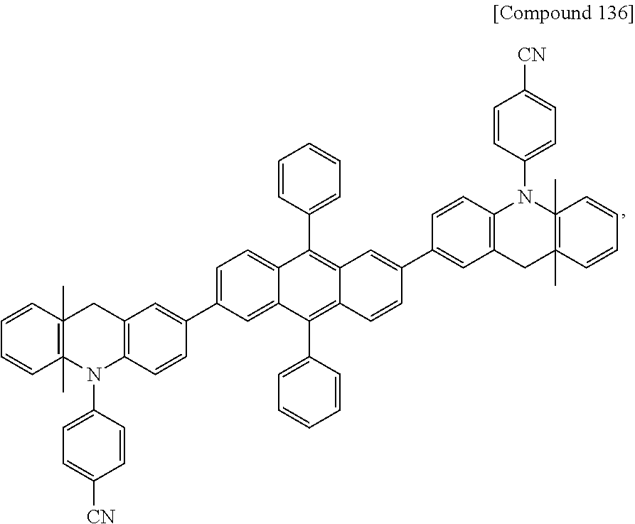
C1=C(C2=CC3=C(C=C2)N(C2=CC=C([CN])C=C2)C2(C)=C(C)(C3)C=CC=C2)C=C2C(=C1)C(C1=CC=CC=C1)=C1C(=C2C2=CC=CC=C2)C=CC(C2=CC3=C(C=C2)N(C2=CC=C([CN])C=C2)C2(C)=C(C)(C3)C=CC=C2)=C1
